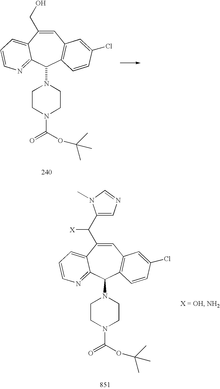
C1=C(CO)C2=CC=CN=C2C(N2CCN(C(=O)OC(C)(C)C)CC2)C2=C1C=C(Cl)C=C2.C1=C(C(C2=CN=CN2C)[X])C2=CC=CN=C2C(N2CCN(C(=O)OC(C)(C)C)CC2)C2=C1C=C(Cl)C=C2
